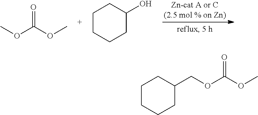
COC(OC)=O.C1CCCC(O)C1.C1CCCC(COC(OC)=O)C1
